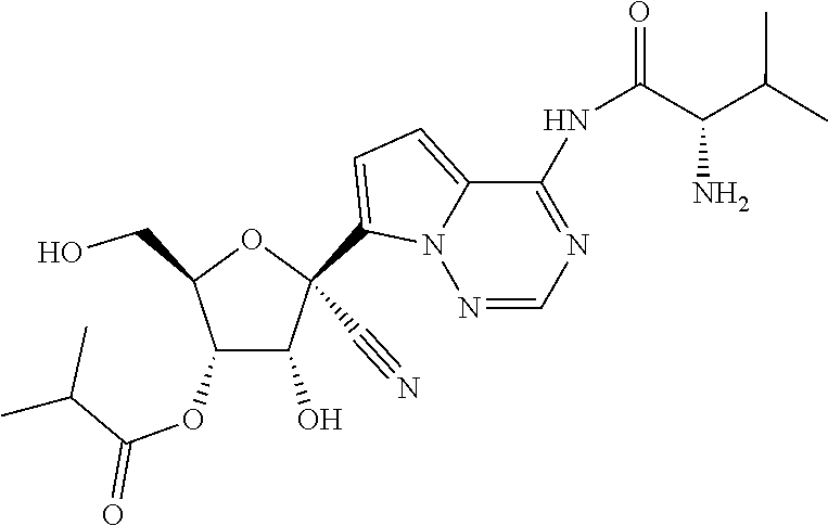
C1(C#N)(C2=CC=C3N2N=CN=C3NC(C(C(C)C)N)=O)C(O)C(OC(C(C)C)=O)C(CO)O1
